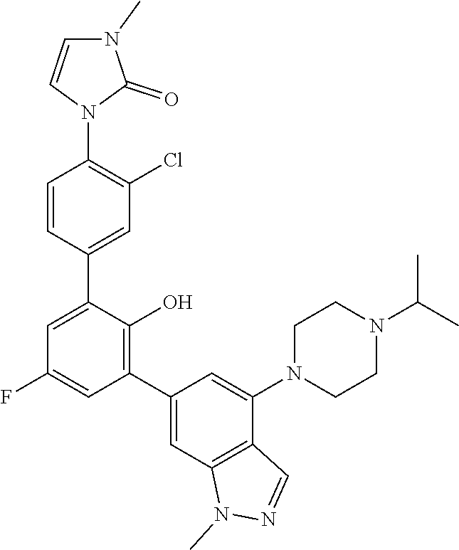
C1=CN(C2=C(Cl)C=C(C3=CC(F)=CC(C4=CC5=C(C(N6CCN(C(C)C)CC6)=C4)C=NN5C)=C3O)C=C2)C(=O)N1C
